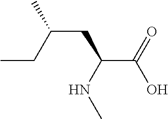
C(C(NC)CC(C)CC)(O)=O
